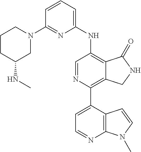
C1=CC=C(NC2=C3C(=C(C4=CC=NC5=C4C=CN5C)N=C2)CNC3=O)N=C1N1CCCC(NC)C1
